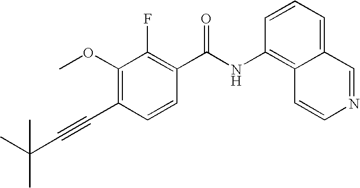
C1(C#CC(C)(C)C)=C(OC)C(F)=C(C(NC2=C3C(=CC=C2)C=NC=C3)=O)C=C1
